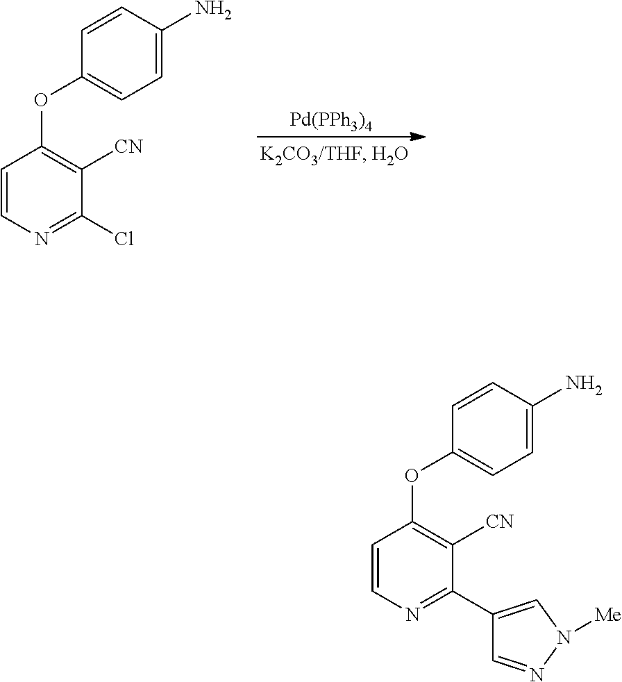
[Pd(PPh3)4].C1=CN=C(Cl)C([CN])=C1OC1=CC=C(N)C=C1.C1=CN=C(C2=CN([Me])N=C2)C([CN])=C1OC1=CC=C(N)C=C1
